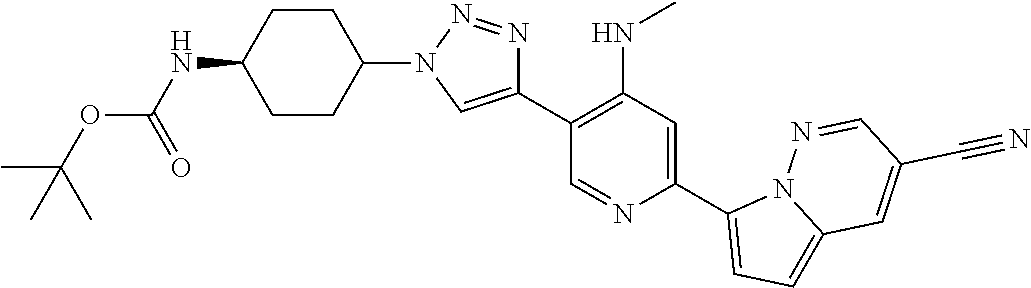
C1(C2=CN(C3CCC(NC(OC(C)(C)C)=O)CC3)N=N2)=C(NC)C=C(C2=CC=C3N2N=CC(C#N)=C3)N=C1
